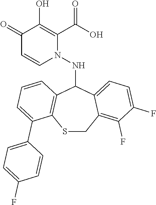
C1(=O)C=CN(NC2C3=C(SCC4=C(F)C(F)=CC=C24)C(C2=CC=C(F)C=C2)=CC=C3)C(C(O)=O)=C1O
